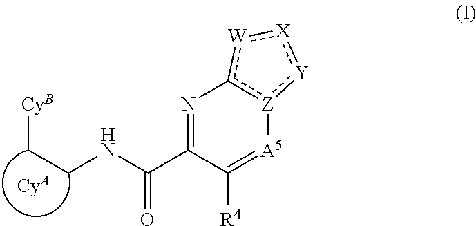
N1=C(C(=O)NCC[CyB])C([R4])=[A5][Z]2c1[W]:[X]:[Y]:2.[CyA]
